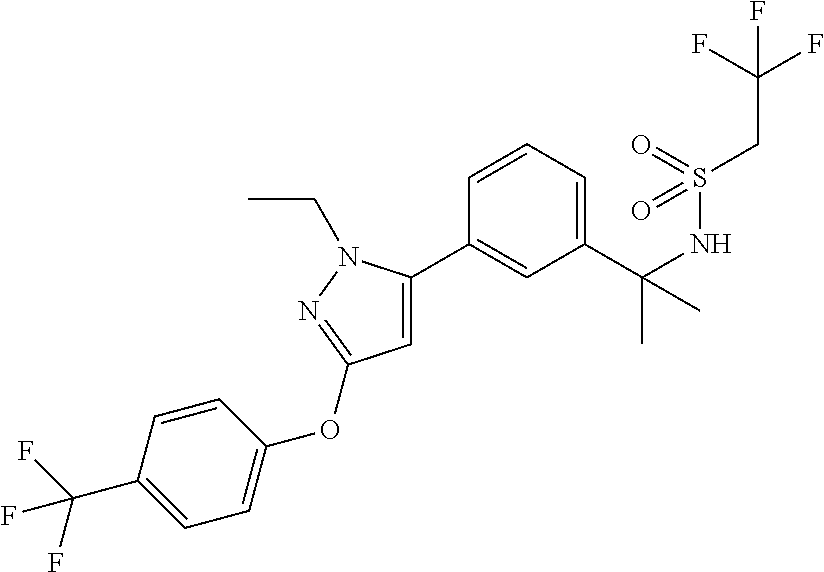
C1(C(NS(CC(F)(F)F)(=O)=O)(C)C)=CC=CC(C2=CC(OC3=CC=C(C(F)(F)F)C=C3)=NN2CC)=C1
